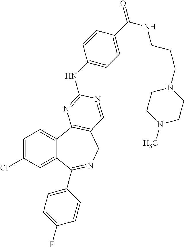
C1=C(Cl)C=C2C(=C1)C1=C(CN=C2C2=CC=C(F)C=C2)C=NC(NC2=CC=C(C(NCCCN3CCN(C)CC3)=O)C=C2)=N1
